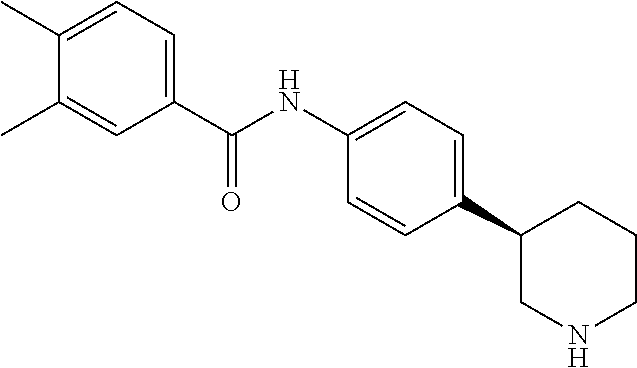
C1(C2=CC=C(NC(C3=CC=C(C)C(C)=C3)=O)C=C2)CNCCC1
